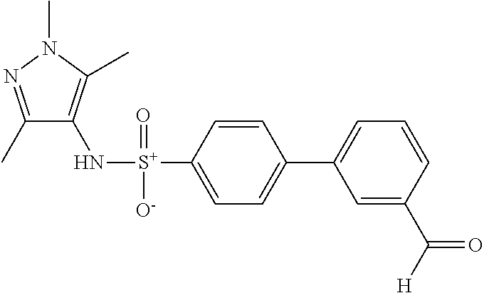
C1(C)=NN(C)C(C)=C1N[S+](C1=CC=C(C2=CC=CC(C([H])=O)=C2)C=C1)(=O)[O-]
